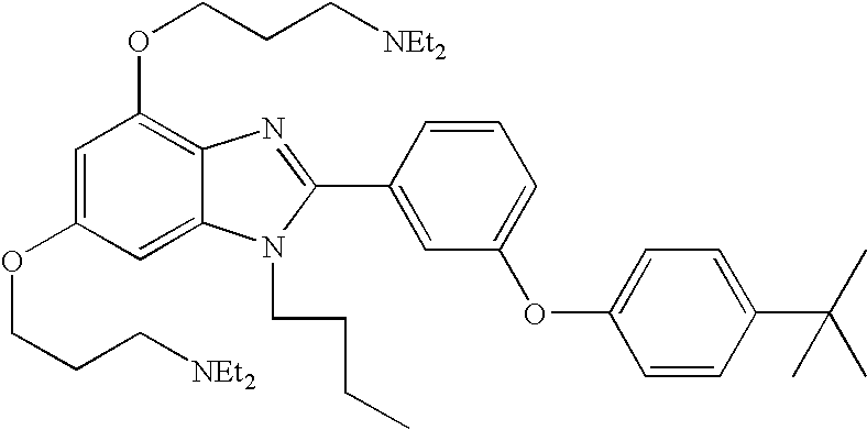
C1=C(OCCC[NEt2])C=C2C(=C1OCCC[NEt2])N=C(C1=CC(OC3=CC=C(C(C)(C)C)C=C3)=CC=C1)N2CCCC
